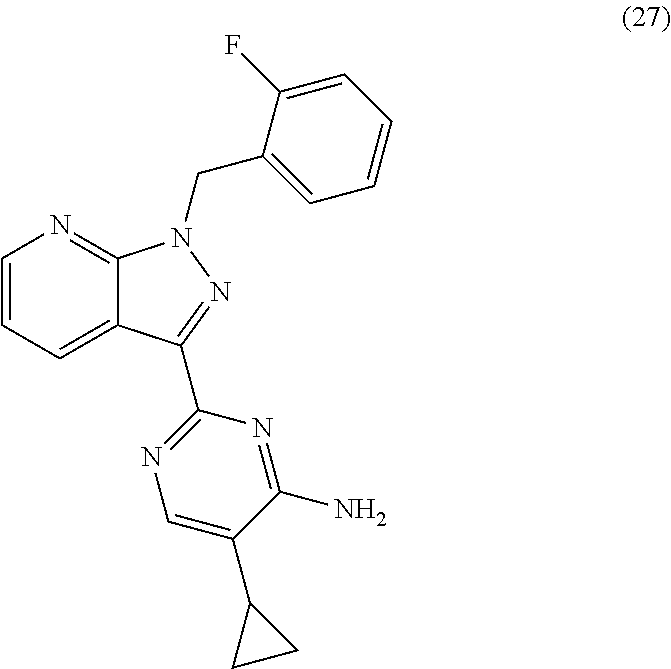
C1=CC=C2C(=N1)N(CC1=CC=CC=C1F)N=C2C1=NC=C(C2CC2)C(N)=N1
